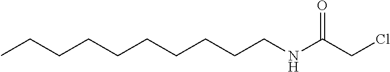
CCCCCCCCCCNC(CCl)=O
